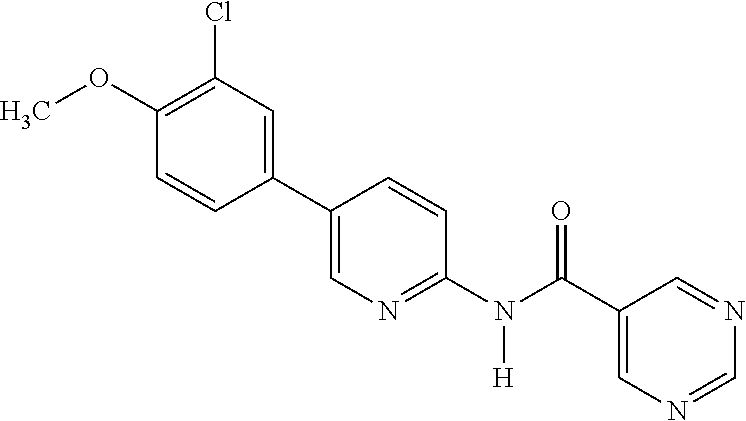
C1(C2=CN=C(N(C(C3=CN=CN=C3)=O)[H])C=C2)=CC(Cl)=C(OC)C=C1
